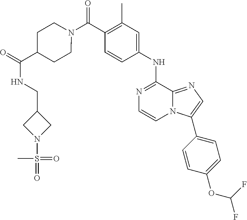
N1=C(NC2=CC(C)=C(C(N3CCC(C(=O)NCC4CN(S(=O)(=O)C)C4)CC3)=O)C=C2)C2=NC=C(C3=CC=C(OC(F)F)C=C3)N2C=C1
